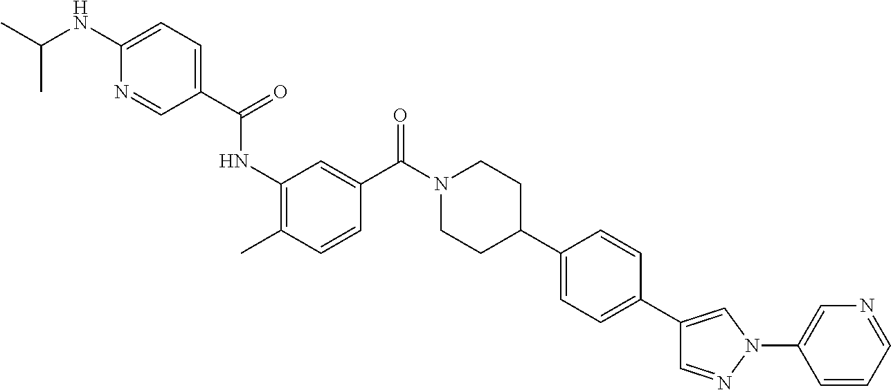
CC1=C(NC(=O)C2=CC=C(NC(C)C)N=C2)C=C(C(N2CCC(C3=CC=C(C4=CN(C5=CN=CC=C5)N=C4)C=C3)CC2)=O)C=C1
